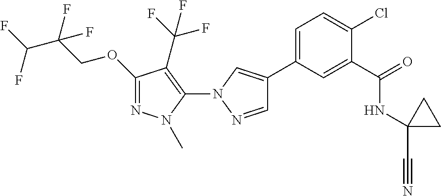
C1(OCC(C(F)F)(F)F)=NN(C)C(N2N=CC(C3=CC=C(Cl)C(C(=O)NC4(C#N)CC4)=C3)=C2)=C1C(F)(F)F
